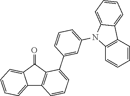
C12=CC=CC=C1C(=O)C1=C2C=CC=C1C1=CC(N2C3=C(C4=CC=CC=C24)C=CC=C3)=CC=C1
